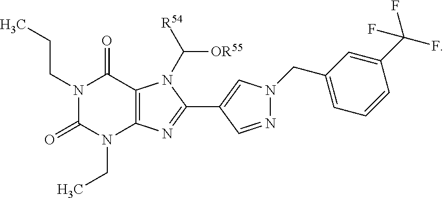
N1(CCC)C(=O)N(CC)C2=C(C1=O)N(C([R54])[OR55])C(C1=CN(CC3=CC=CC(C(F)(F)F)=C3)N=C1)=N2
